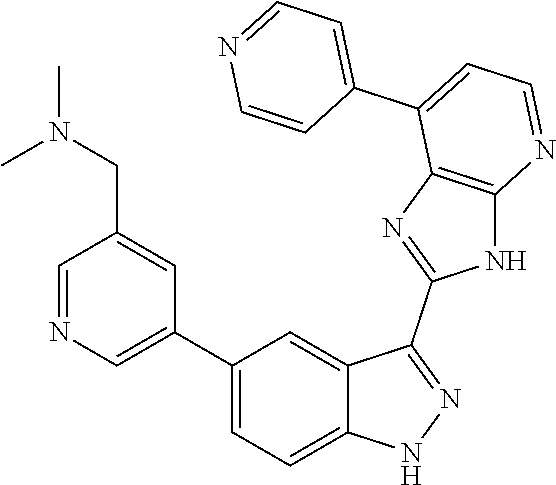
C1=NC=C(C2=CC=C3C(=C2)C(C2=NC4=C(N2)N=CC=C4C2=CC=NC=C2)=NN3)C=C1CN(C)C
